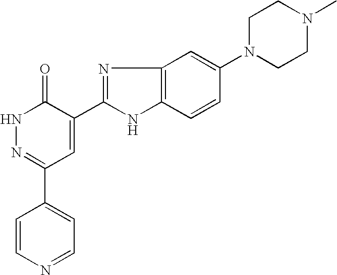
C1=CN=CC=C1C1=NNC(=O)C(C2=NC3=C(N2)C=CC(N2CCN(C)CC2)=C3)=C1
